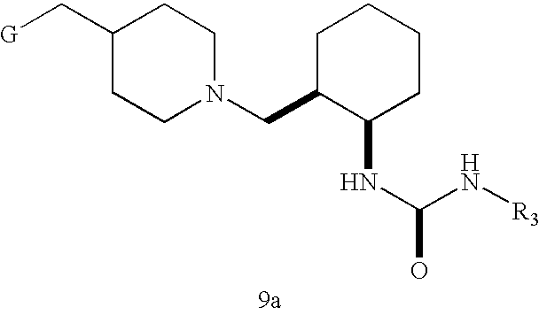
C1(C[G])CCN(CC2C(NC(N[R3])O)CCCC2)CC1
